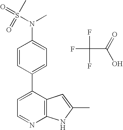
N(C1=CC=C(C2=CC=NC3=C2C=C(C)N3)C=C1)(S(=O)(C)=O)C.FC(F)(F)C(=O)O
